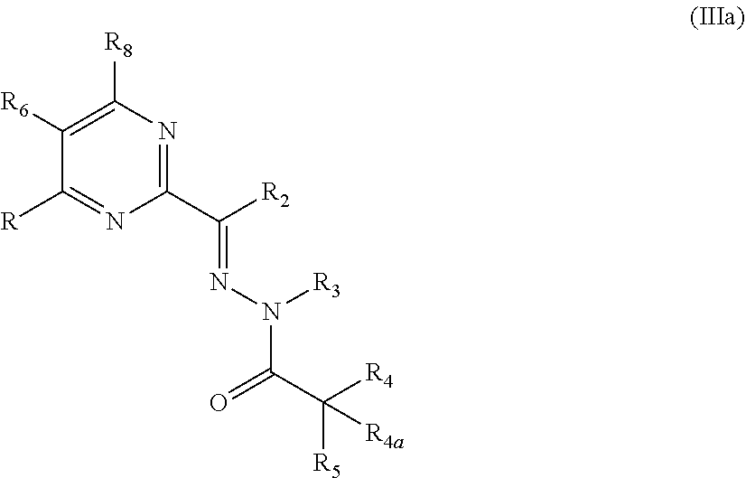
C(C([R5])([R4])[R4a])(=O)N([R3])N=C(C1=NC([R8])=C([R6])C([R])=N1)[R2]
